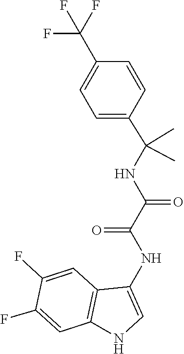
C1=C(C(NC(C(=O)NC2=CNC3=C2C=C(F)C(F)=C3)=O)(C)C)C=CC(C(F)(F)F)=C1
